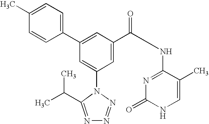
C1(C2=CC(C(NC3=NC(=O)NC=C3C)=O)=CC(N3C(C(C)C)=NN=N3)=C2)=CC=C(C)C=C1
